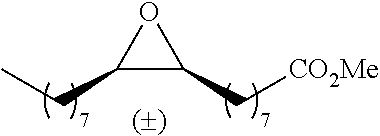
[CO2Me]CC1OC1CC
